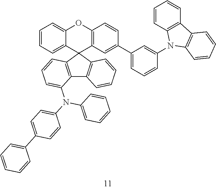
C1=CC=C2C(=C1)OC1=C(C23C2=C(C4=C3C=CC=C4)C(N(C3=CC=C(C4=CC=CC=C4)C=C3)C3=CC=CC=C3)=CC=C2)C=C(C2=CC=CC(N3C4=C(C=CC=C4)C4=C3C=CC=C4)=C2)C=C1
